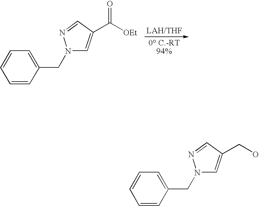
C1=CC(CN2C=C(C([OEt])=O)C=N2)=CC=C1.C1=CC(CN2C=C(CO)C=N2)=CC=C1
